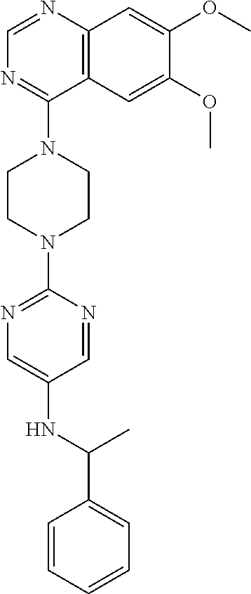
C12=C(N=CN=C1N1CCN(C3=NC=C(NC(C4=CC=CC=C4)C)C=N3)CC1)C=C(OC)C(OC)=C2
